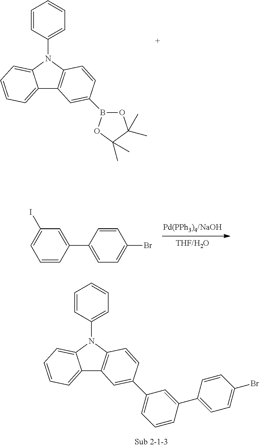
C12=CC=CC=C1N(C1=CC=CC=C1)C1=C2C=C(B2OC(C)(C)C(C)(C)O2)C=C1.C1=C(I)C=C(C2=CC=C(Br)C=C2)C=C1.C12=CC=CC=C1N(C1=CC=CC=C1)C1=C2C=C(C2=CC=CC(C3=CC=C(Br)C=C3)=C2)C=C1
